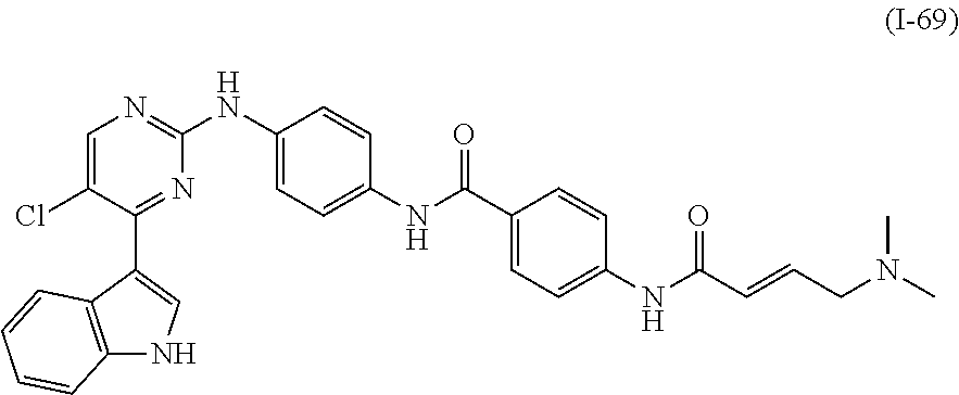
C1=C(Cl)C(C2=CNC3=C2C=CC=C3)=NC(NC2=CC=C(NC(C3=CC=C(NC(C=CCN(C)C)=O)C=C3)=O)C=C2)=N1
